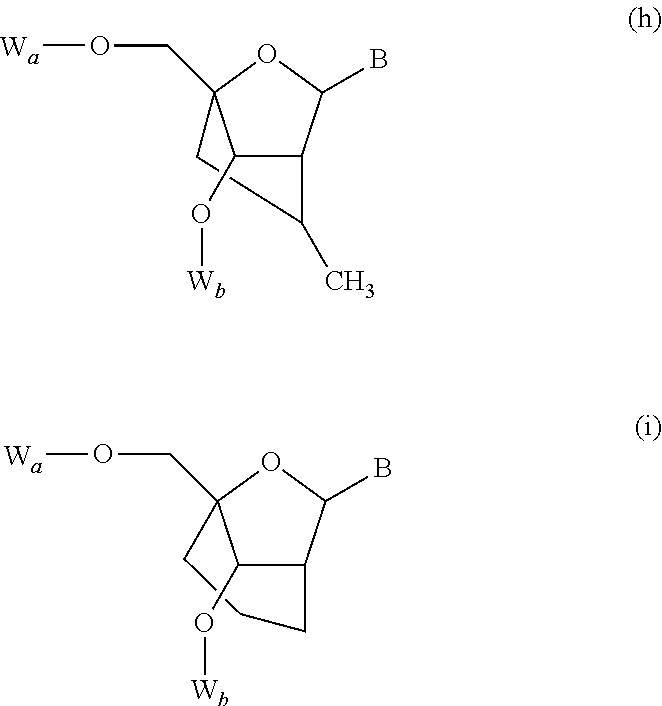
C1C2(CO[Wa])C(O[Wb])C(C(B)O2)C1C.C1CCC2C(O[Wb])C1(CO[Wa])OC2B
